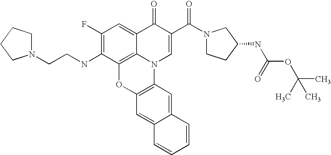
C1(F)=C(NCCN2CCCC2)C2=C3C(=C1)C(=O)C(C(N1CCC(NC(=O)OC(C)(C)C)C1)=O)=CN3C1=C(O2)C=C2C(=C1)C=CC=C2
